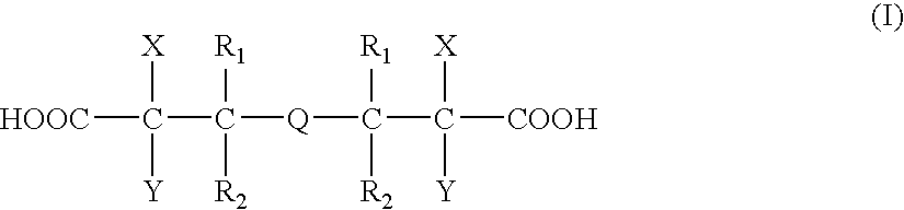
[HOOC]C(C([Q]C(C([COOH])([X])[Y])([R1])[R2])([R1])[R2])([X])[Y]
